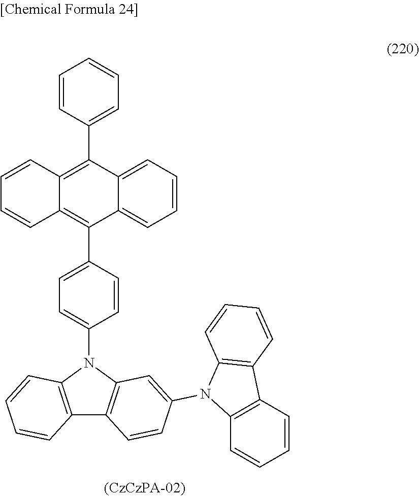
C12=C(C=CC=C1)N(C1=CC=C(C3=C4C(=C(C5=CC=CC=C5)C5=CC=CC=C53)C=CC=C4)C=C1)C1=C2C=CC(N2C3=C(C=CC=C3)C3=C2C=CC=C3)=C1
